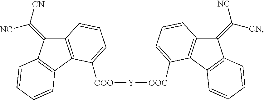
C12=C(C3=C(C1=C([CN])[NC])C=CC=C3)C([COO][Y][OOC]C1=CC=CC3=C1C1=C(C3=C([NC])[CN])C=CC=C1)=CC=C2
